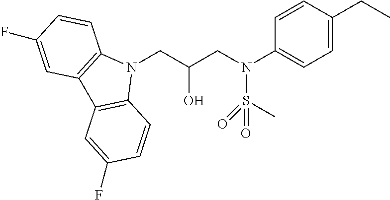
N1(CC(CN(S(C)(=O)=O)C2=CC=C(CC)C=C2)O)C2=C(C3=C1C=CC(F)=C3)C=C(F)C=C2
